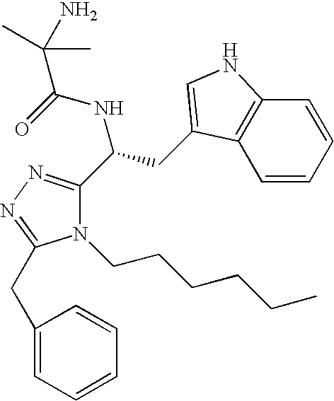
N1(CCCCCC)C(C(CC2=CNC3=C2C=CC=C3)NC(=O)C(N)(C)C)=NN=C1CC1=CC=CC=C1
